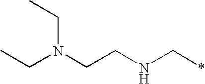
C(N(CCNC*)CC)C
